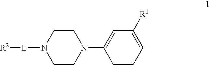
C1=CC=C([R1])C=C1N1CCN([L][R2])CC1
